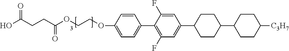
C1=C(OCCOC(CCC(O)=O)=O)C=CC(C2=C(F)C=C(C3CCC(C4CCC([C3H7])CC4)CC3)C=C2F)=C1
